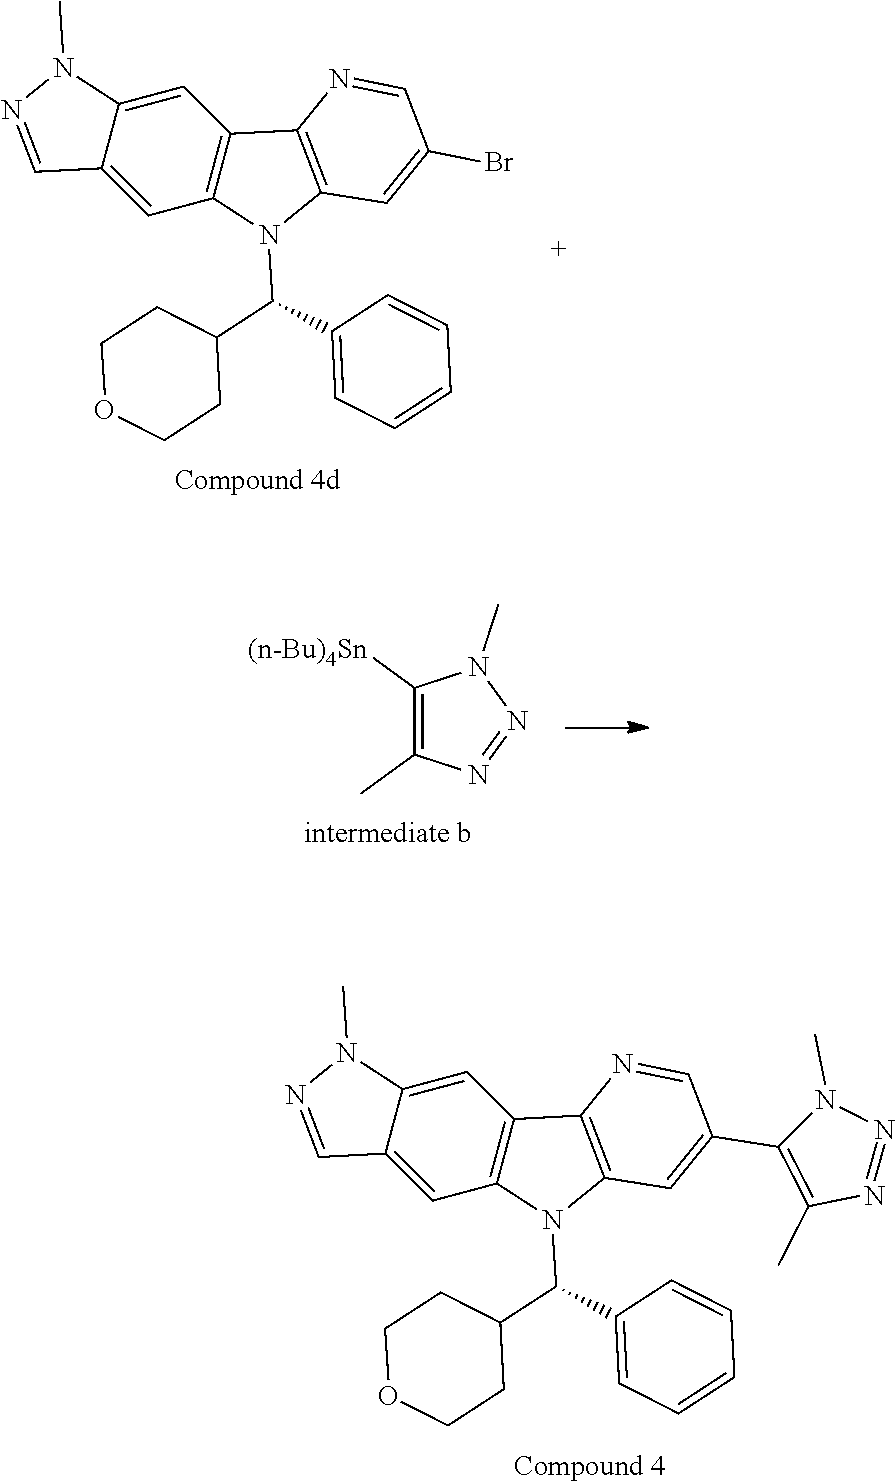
C1([(n-Bu)4Sn])=C(C)N=NN1C.C12=C(N(C(C3=CC=CC=C3)C3CCOCC3)C3=C1N=CC(C1=C(C)N=NN1C)=C3)C=C1C(=C2)N(C)N=C1.C12=C(N(C(C3=CC=CC=C3)C3CCOCC3)C3=C1N=CC(Br)=C3)C=C1C(=C2)N(C)N=C1
